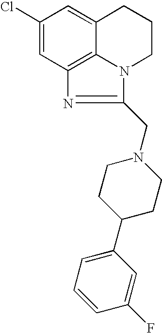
C1(Cl)=CC2=C3C(=C1)CCCN3C(CN1CCC(C3=CC=CC(F)=C3)CC1)=N2
